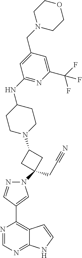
N1=CN=C2C(=C1C1=CN(C3(CC#N)CC(N4CCC(NC5=NC(C(F)(F)F)=CC(CN6CCOCC6)=C5)CC4)C3)N=C1)C=CN2
